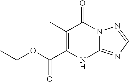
C12=NC=NN1C(=O)C(C)=C(C(OCC)=O)N2
